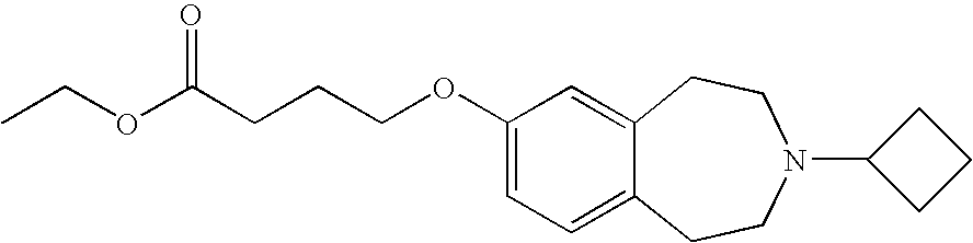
C1(OCCCC(OCC)=O)=CC=C2C(=C1)CCN(C1CCC1)CC2
